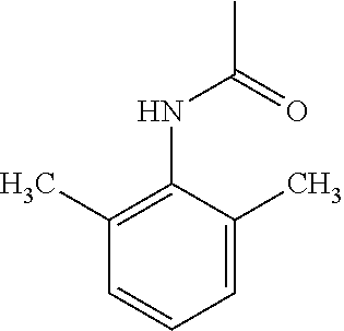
C1(NC(C)=O)=C(C)C=CC=C1C
